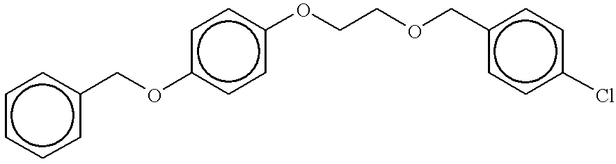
c1ccc(COc2ccc(OCCOCc3ccc(Cl)cc3)cc2)cc1
